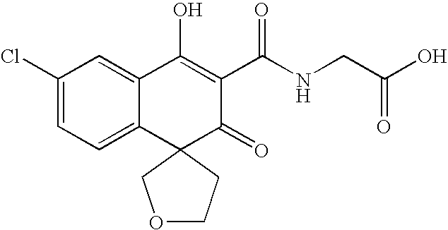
C1(Cl)=CC=C2C(=C1)C(O)=C(C(NCC(O)=O)=O)C(=O)C21COCC1
